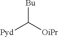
[Bu]C([OiPr])[Pyd]
